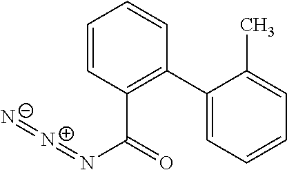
O=C(N=[N+]=[N-])C1=C(C2=CC=CC=C2C)C=CC=C1
